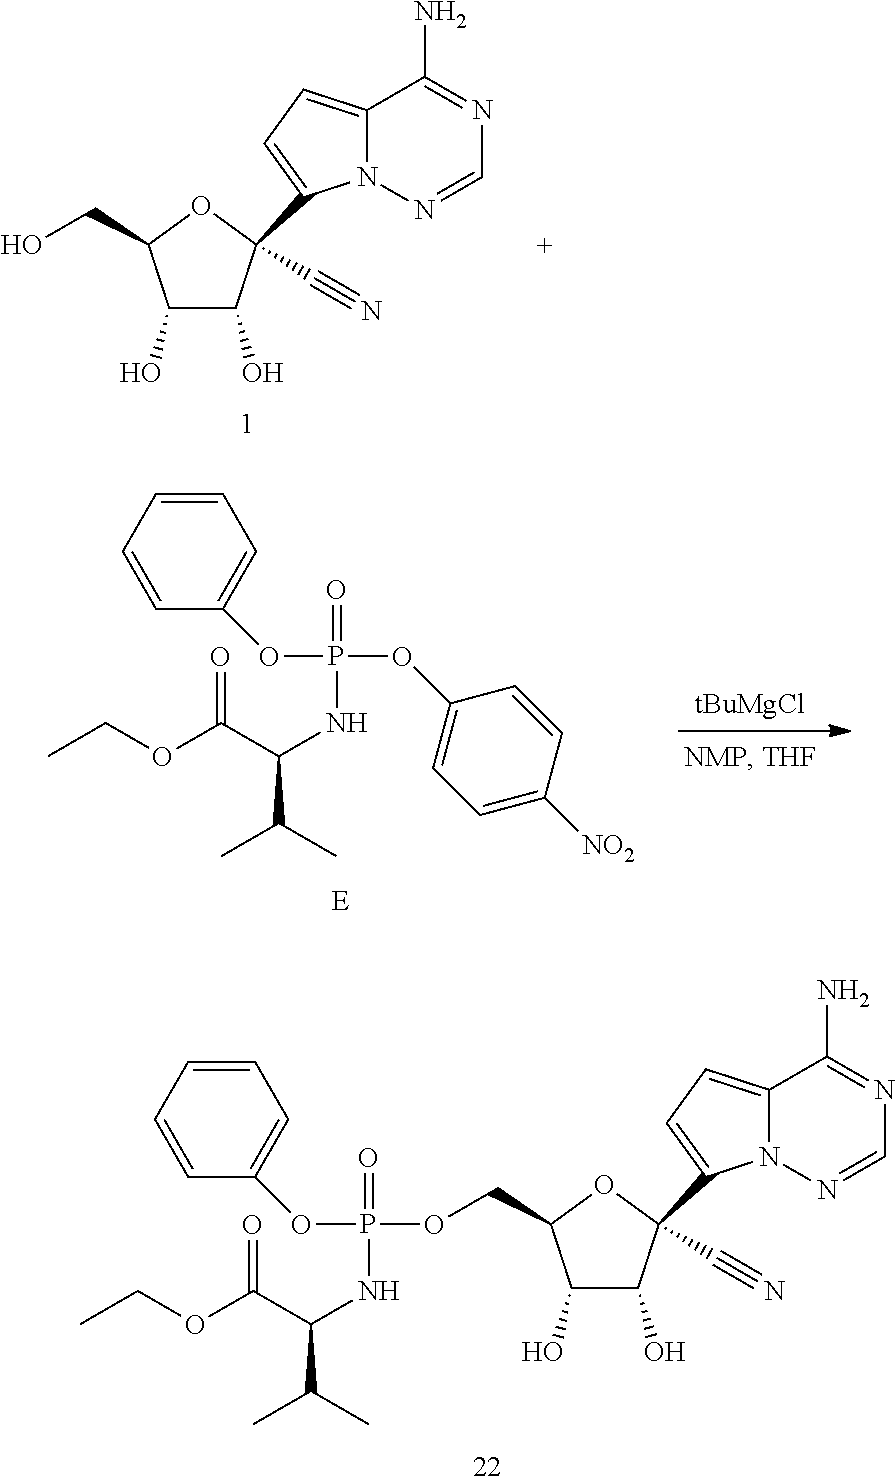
C1(O)C(O)C(C2=CC=C3N2N=CN=C3N)(C#N)OC1CO.[tBuMgCl].CC(C(C(OCC)=O)NP(=O)(OC1=CC=C([NO2])C=C1)OC1=CC=CC=C1)C.[E].C1(O)C(O)C(C2=CC=C3N2N=CN=C3N)(C#N)OC1COP(NC(C(C)C)C(OCC)=O)(=O)OC1=CC=CC=C1
